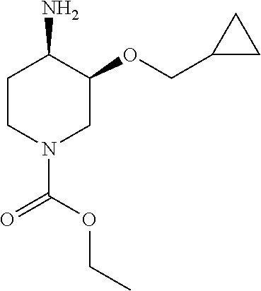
C1CN(C(OCC)=O)CC(OCC2CC2)C1N
